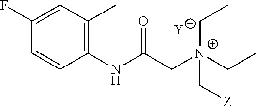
[Y].C1=C(C)C(NC(C[N+](C[Z])(CC)CC)=O)=C(C)C=C1F
